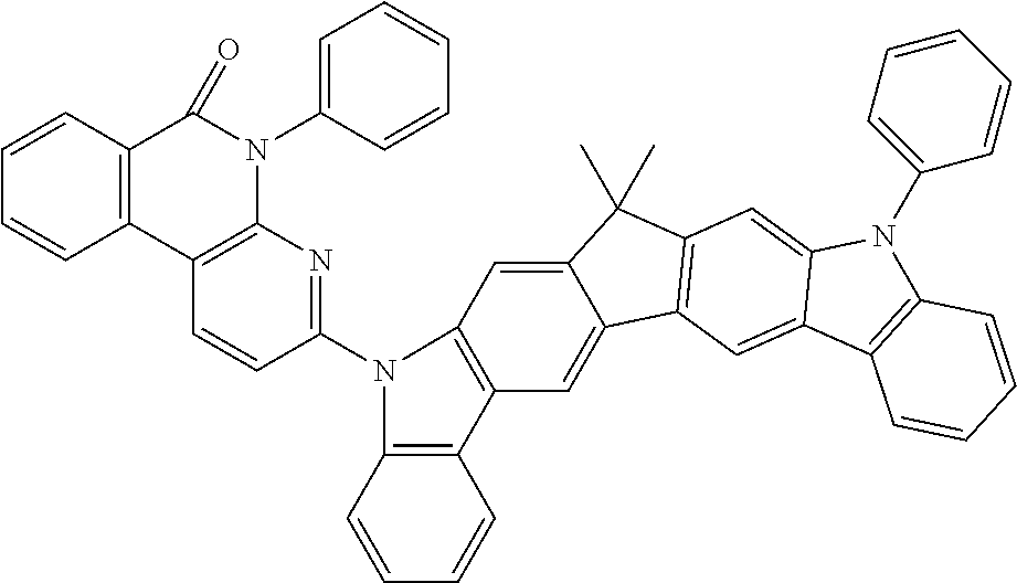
C12=CC3=C(C=C1C1=C(C2(C)C)C=C2C(=C1)C1=C(N2C2=CC=CC=C2)C=CC=C1)C1=C(C=CC=C1)N3C1=NC2=C(C=C1)C1=C(C(=O)N2C2=CC=CC=C2)C=CC=C1
